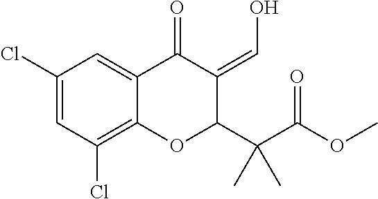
C1(Cl)=CC(Cl)=C2C(=C1)C(=O)C(=CO)C(C(C(OC)=O)(C)C)O2
